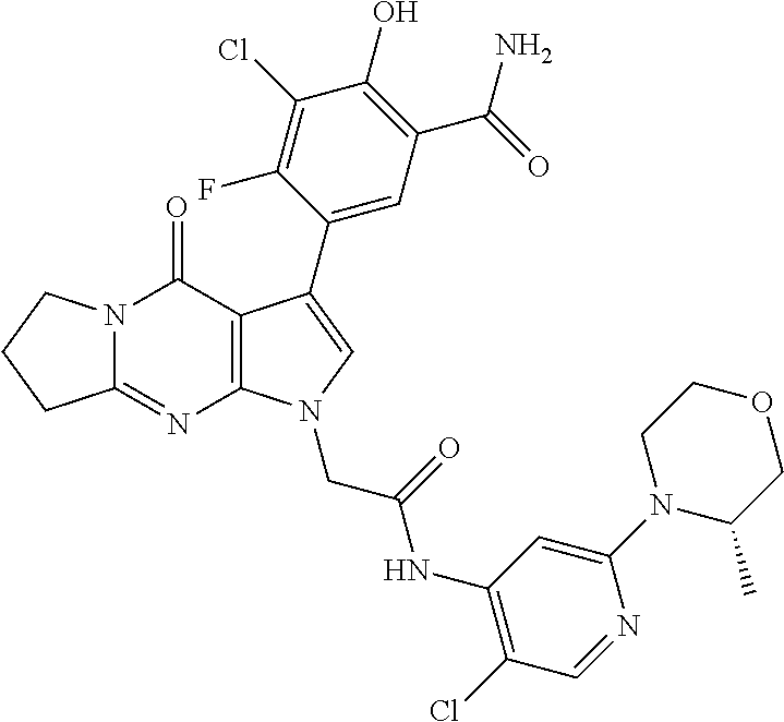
C12=NC3=C(C(=O)N1CCC2)C(C1=CC(C(=O)N)=C(O)C(Cl)=C1F)=CN3CC(=O)NC1=C(Cl)C=NC(N2C(C)COCC2)=C1
